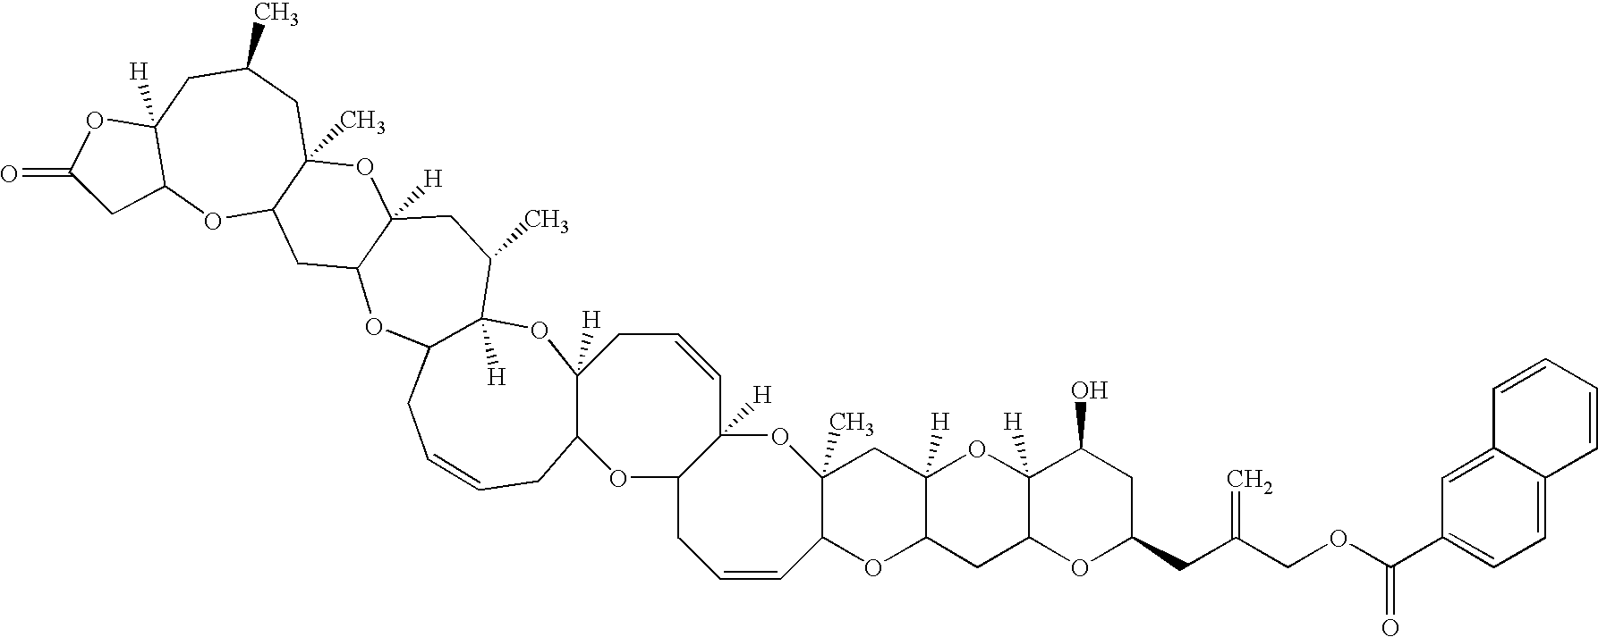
O1C2C([H])(CC3(C)C1C=CCC1C([H])(O3)C=CCC3([H])OC4([H])C(CC=CCC3O1)OC1C([H])(CC4C)OC3(C)C(C1)OC1C([H])(CC(C)C3)OC(=O)C1)OC1([H])C(C2)OC(CC(COC(C2=CC=C3C(=C2)C=CC=C3)=O)=C)CC1O
